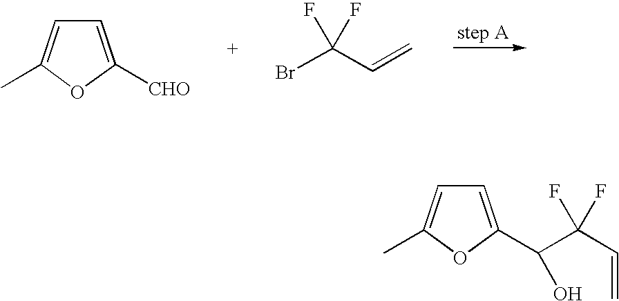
C1=C(C(C(C=C)(F)F)O)OC(C)=C1.C1=C([CHO])OC(C)=C1.BrC(C=C)(F)F
